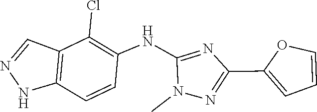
C1(NC2=C(Cl)C3=C(NN=C3)C=C2)=NC(C2=CC=CO2)=NN1C
